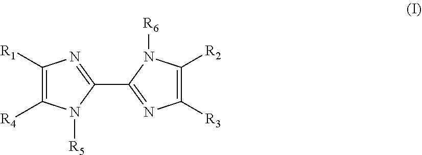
C1([R1])=C([R4])N([R5])C(C2=NC([R3])=C([R2])N2[R6])=N1
